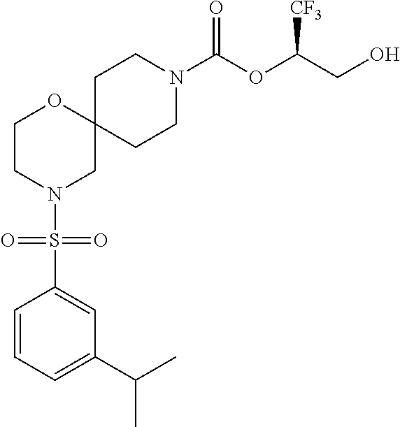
C12(CCN(C(OC(CO)[CF3])=O)CC1)OCCN(S(C1=CC(C(C)C)=CC=C1)(=O)=O)C2
